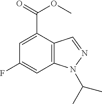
O(C(=O)C1=CC(F)=CC2=C1C=NN2C(C)C)C
